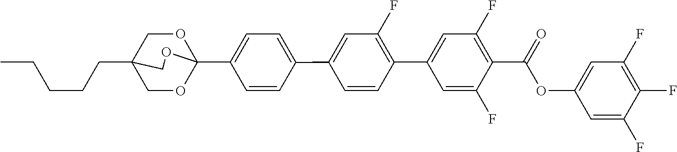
C(CCC12COC(C3=CC=C(C4=CC(F)=C(C5=CC(F)=C(C(OC6=CC(F)=C(F)C(F)=C6)=O)C(F)=C5)C=C4)C=C3)(OC1)OC2)CC
